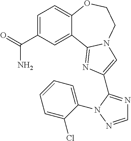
C1=C(C(=O)N)C=C2C(=C1)OCCN1C2=NC(C2=NC=NN2C2=CC=CC=C2Cl)=C1
